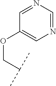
O(C1=CN=CN=C1)CC(C)C
